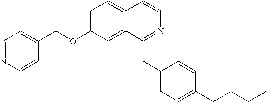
C1=C(OCC2=CC=NC=C2)C=C2C(=C1)C=CN=C2CC1=CC=C(CCCC)C=C1
